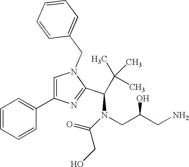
N1(CC2=CC=CC=C2)C=C(C2=CC=CC=C2)N=C1C(N(CC(CN)O)C(CO)=O)C(C)(C)C
